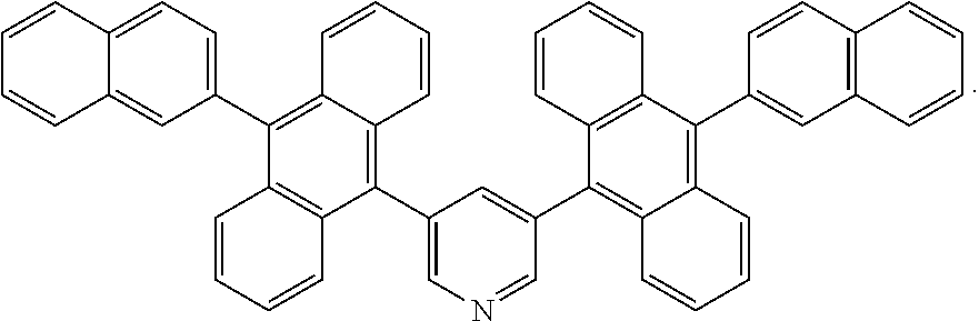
C1(C2=CN=CC(C3=C4C(=C(C5=CC6=C(C=C5)C=CC=C6)C5=C3C=CC=C5)C=CC=C4)=C2)=C2C(=C(C3=CC=C4C(=C3)C=CC=C4)C3=C1C=CC=C3)C=CC=C2
